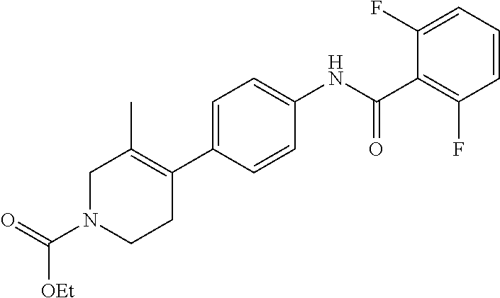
C1=CC=C(F)C(C(NC2=CC=C(C3=C(C)CN(C(=O)[OEt])CC3)C=C2)=O)=C1F
